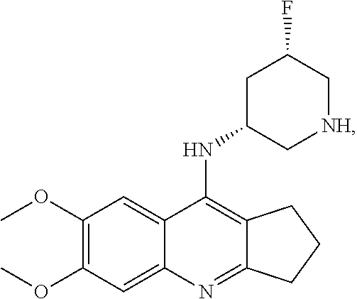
C12=C(NC3C[NH]CC(F)C3)C3=CC(OC)=C(OC)C=C3N=C1CCC2
